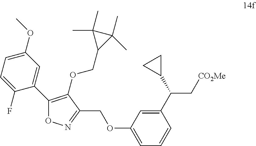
C1(OC)=CC=C(F)C(C2=C(OCC3C(C)(C)C3(C)C)C(COC3=CC=CC(C(C4CC4)C[CO2Me])=C3)=NO2)=C1
